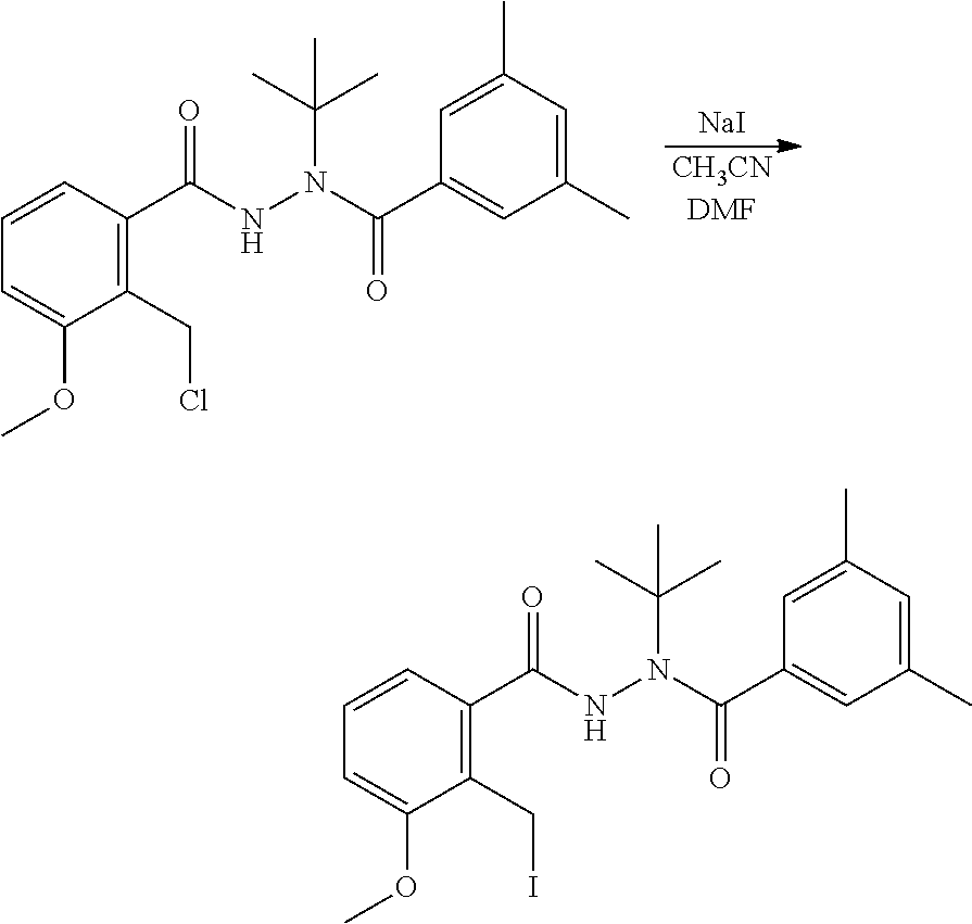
[NaI].[CH3CNDMF].C1=CC(C(NN(C(C)(C)C)C(=O)C2=CC(C)=CC(C)=C2)=O)=C(CCl)C(OC)=C1.C1=CC(C(NN(C(C)(C)C)C(=O)C2=CC(C)=CC(C)=C2)=O)=C(CI)C(OC)=C1
